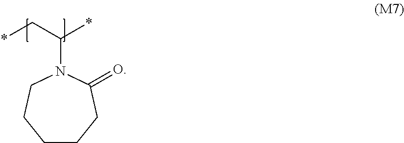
*CC(*)N1C(=O)CCCCC1
